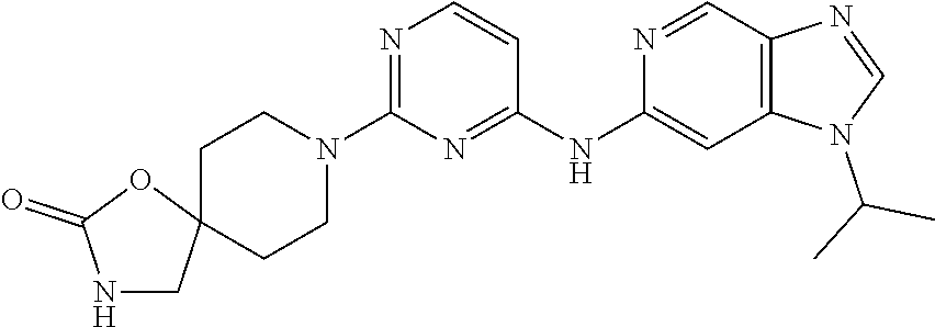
C12=C(C=NC(NC3=NC(N4CCC5(CC4)CNC(=O)O5)=NC=C3)=C1)N=CN2C(C)C
